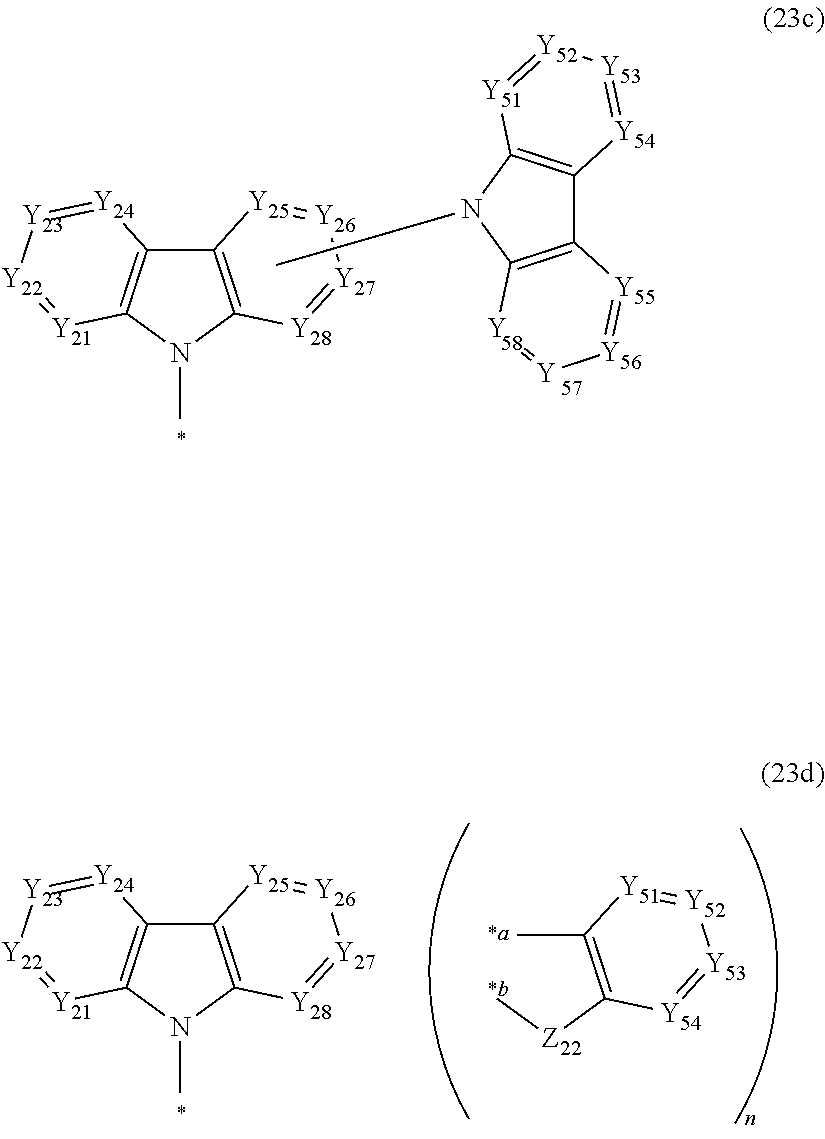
C12=C(N(C)C3=C1[Y24]=[Y23][Y22]=[Y21]3)[Y28]=[Y27][Y26]=[Y25]2.C1(C)=C([Z22]C)[Y54]=[Y53][Y52]=[Y51]1.C12=C(N(C)C3=C1[Y24]=[Y23][Y22]=[Y21]3)[Y28]=[Y27][Y26]=[Y25]2.C1([Y55]=[Y56][Y]=C)=C([Y])N(C)C2=C1[Y54]=[Y53][Y52]=[Y51]2
